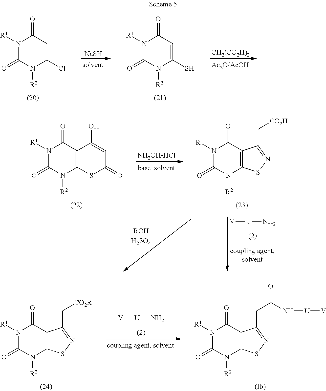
N1([R1])C(=O)N([R2])C(Cl)=CC1=O.[NaSH].N1([R1])C(=O)N([R2])C(S)=CC1=O.[CH2(CO2H)2].N1([R1])C(=O)N([R2])C2=C(C1=O)C(O)=CC(=O)S2.[NH2OHHCl].N1([R1])C(=O)N([R2])C2=C(C1=O)C(C[CO2H])=NS2.[V][U]N.[V][U]N.N1([R1])C(=O)N([R2])C2=C(C1=O)C(CC(N[U][V])=O)=NS2.N1([R1])C(=O)N([R2])C2=C(C1=O)C(C[CO2R])=NS2
